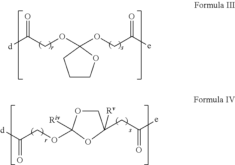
C1COC(OCC([d])=O)(OCC([e])=O)C1.O1CC(CC([e])=O)([Rv])OC1([Riv])OCC([d])=O
